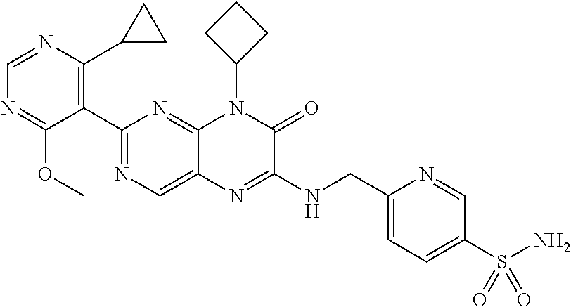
C1(C2=NC=C3C(=N2)N(C2CCC2)C(=O)C(NCC2=CC=C(S(N)(=O)=O)C=N2)=N3)=C(C2CC2)N=CN=C1OC
